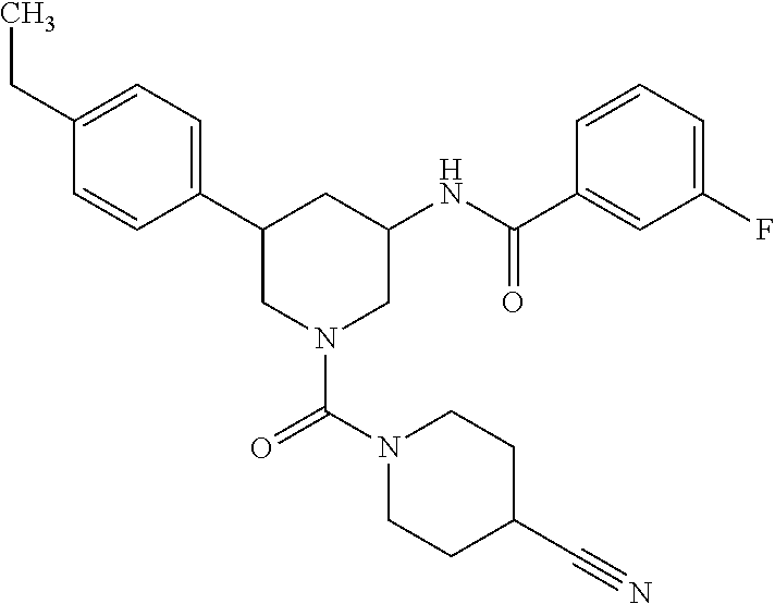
C1(C2CN(C(=O)N3CCC(C#N)CC3)CC(NC(C3=CC(F)=CC=C3)=O)C2)=CC=C(CC)C=C1
